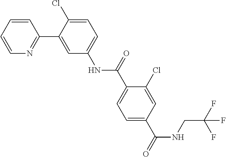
C1=C(Cl)C(C2=NC=CC=C2)=CC(NC(C2=CC=C(C(NCC(F)(F)F)=O)C=C2Cl)=O)=C1
